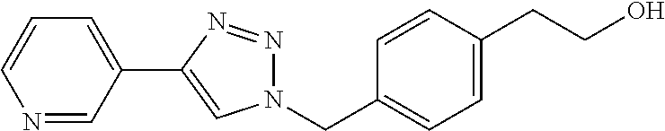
C1=CC(CCO)=CC=C1CN1N=NC(C2=CC=CN=C2)=C1
